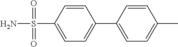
C1(C2=CC=C(C)C=C2)=CC=C(S(N)(=O)=O)C=C1
